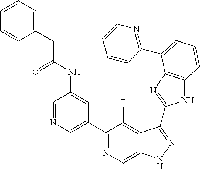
C1=NC=C(C2=NC=C3C(=C2F)C(C2=NC4=C(N2)C=CC=C4C2=NC=CC=C2)=NN3)C=C1NC(CC1=CC=CC=C1)=O
